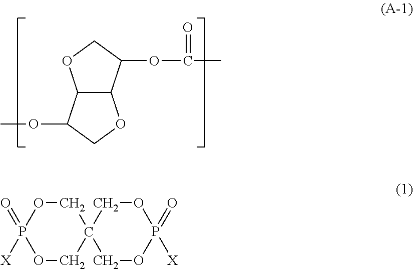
C12C(C(OC(C)=O)CO1)OCC2OC.C1OP([X])(=O)OCC12COP([X])(=O)OC2
